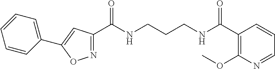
C1=CC(C2=CC(C(NCCCNC(C3=C(OC)N=CC=C3)=O)=O)=NO2)=CC=C1
